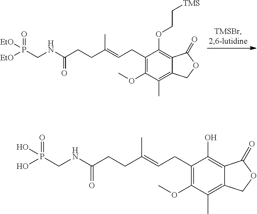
C1(OC)=C(CC=C(CCC(NCP(=O)([EtO])[EtO])=O)C)C(OCC[TMS])=C2C(=C1C)COC2=O.C1(OC)=C(CC=C(CCC(NCP(O)(=O)O)=O)C)C(O)=C2C(=C1C)COC2=O
